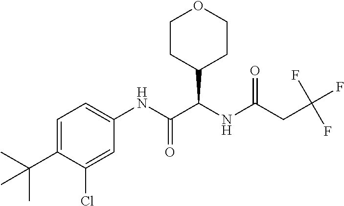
C1=C(C(C)(C)C)C(Cl)=CC(NC(C(NC(CC(F)(F)F)=O)C2CCOCC2)=O)=C1
